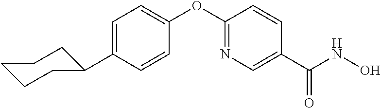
C1(C2CCCCC2)=CC=C(OC2=NC=C(C(=O)NO)C=C2)C=C1
